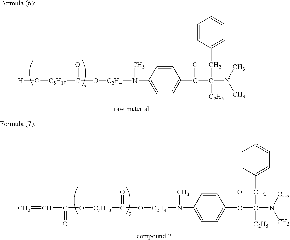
[H]O[C5H10]C(O[C2H4]N(C1=CC=C(C(C(N(C)C)(CC2=CC=CC=C2)[C2H5])=O)C=C1)C)=O.C(O[C5H10]C(O[C2H4]N(C1=CC=C(C(C(N(C)C)(CC2=CC=CC=C2)[C2H5])=O)C=C1)C)=O)(C=C)=O
